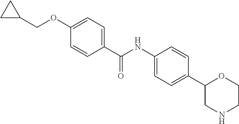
C(C1CC1)OC1=CC=C(C(NC2=CC=C(C3CNCCO3)C=C2)=O)C=C1
